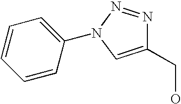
C1(CO)=CN(C2=CC=CC=C2)N=N1
